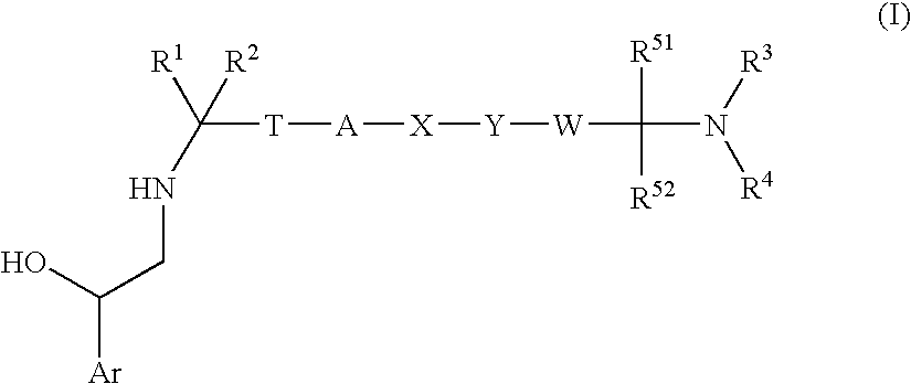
C(CNC([T][A][X][Y][W]C([R51])([R52])N([R3])[R4])([R2])[R1])(O)[Ar]
